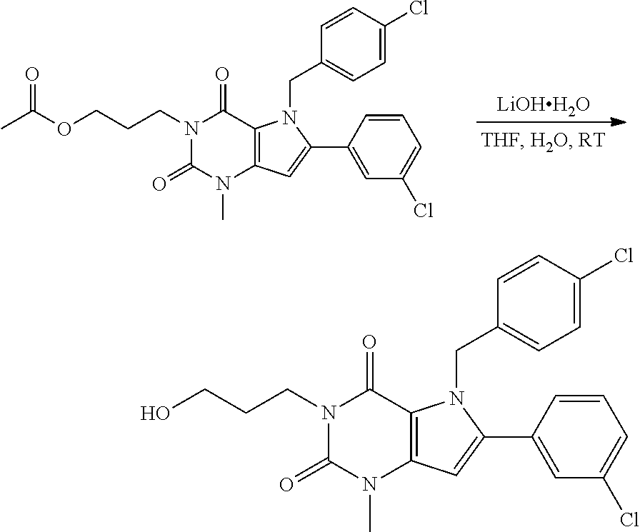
[LiOHH2O].N1(CCCOC(C)=O)C(=O)N(C)C2=C(C1=O)N(CC1=CC=C(Cl)C=C1)C(C1=CC(Cl)=CC=C1)=C2.N1(CCCO)C(=O)N(C)C2=C(C1=O)N(CC1=CC=C(Cl)C=C1)C(C1=CC(Cl)=CC=C1)=C2
